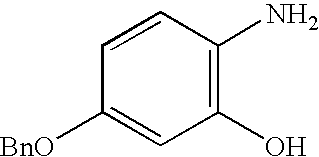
C1(O)=C(N)C=CC([BnO])=C1
